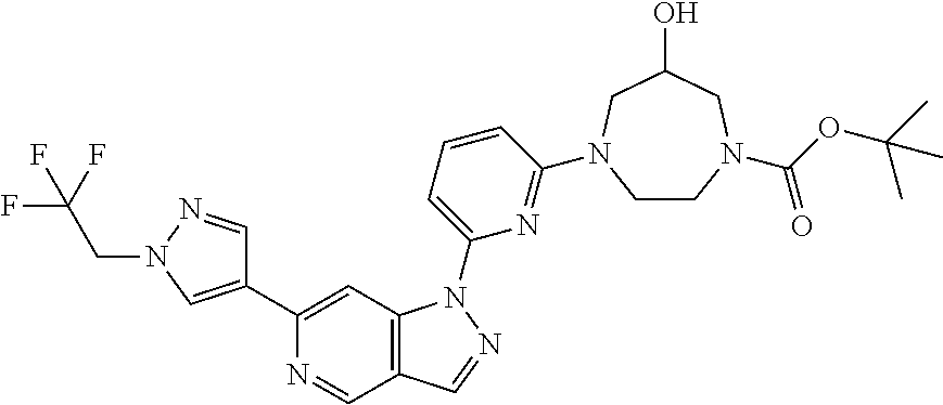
C1CN(C(OC(C)(C)C)=O)CC(O)CN1C1=NC(N2C3=C(C=NC(C4=CN(CC(F)(F)F)N=C4)=C3)C=N2)=CC=C1
